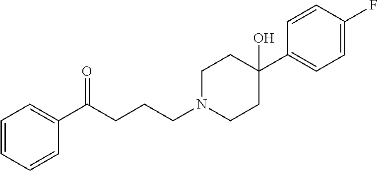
C1=CC=CC(C(CCCN2CCC(C3=CC=C(F)C=C3)(O)CC2)=O)=C1
